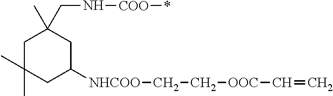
C1C(C)(C)CC([NHCOO]CC[OOC]C=C)CC1(C)CN[COO]*
